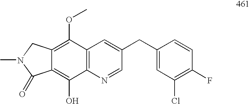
C12=C(O)C3=C(C(OC)=C1CN(C)C2=O)C=C(CC1=CC(Cl)=C(F)C=C1)C=N3
